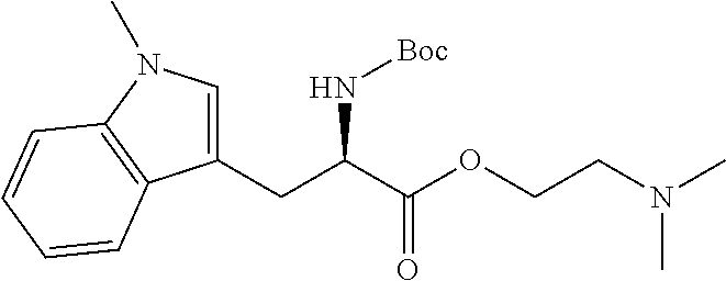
C1(CC(C(OCCN(C)C)=O)N[Boc])=CN(C)C2=C1C=CC=C2
